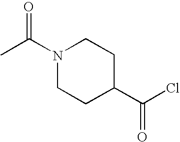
O=C(C1CCN(C(C)=O)CC1)Cl
